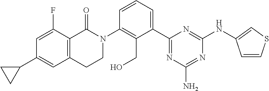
C12=C(C(=O)N(C3=C(CO)C(C4=NC(N)=NC(NC5=CSC=C5)=N4)=CC=C3)CC1)C(F)=CC(C1CC1)=C2
